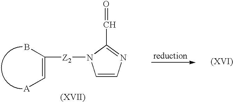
C1=CN=C(C=O)N1[Z2]C(=C[A])B
